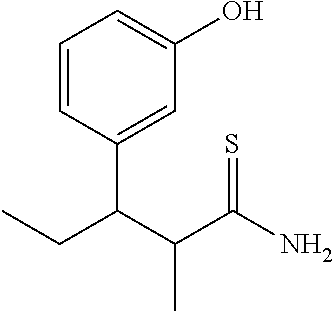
C1=CC(C(C(C(N)=S)C)CC)=CC(O)=C1
